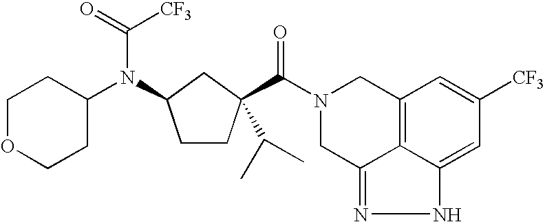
C1C(N(C2CCOCC2)C(=O)[CF3])CCC1(C(N1CC2=C3C(=NNC3=CC([CF3])=C2)C1)=O)C(C)C
